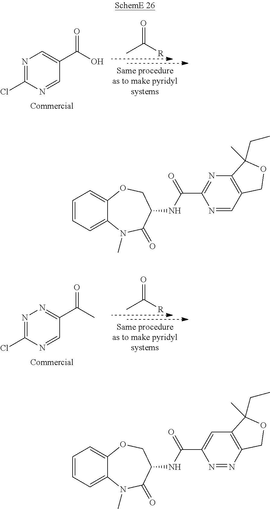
N1=C(Cl)N=CC(C(O)=O)=C1.CC([R])=O.N1=C(Cl)N=CC(C(C)=O)=N1.CC([R])=O.C1=CC=C2C(=C1)OCC(NC(C1=NC3=C(C=N1)COC3(C)CC)=O)C(=O)N2C.C1=CC=C2C(=C1)OCC(NC(C1=CC3=C(N=N1)COC3(C)CC)=O)C(=O)N2C
